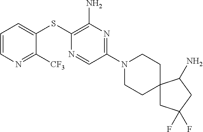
C1=C(SC2=C(N)N=C(N3CCC4(CC3)CC(F)(F)CC4N)C=N2)C([CF3])=NC=C1
